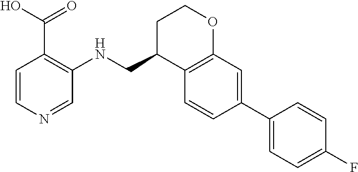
C1=CN=CC(NCC2C3=C(OCC2)C=C(C2=CC=C(F)C=C2)C=C3)=C1C(=O)O
